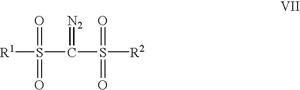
[R1]S(=O)(=O)C(S([R2])(=O)=O)=[N2]
